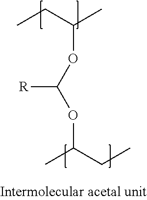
C(OC(OC(CC)C)[R])(CC)C
